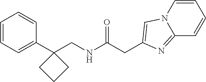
C1=CC=C(C2(CNC(CC3=CN4C=CC=CC4=N3)=O)CCC2)C=C1
